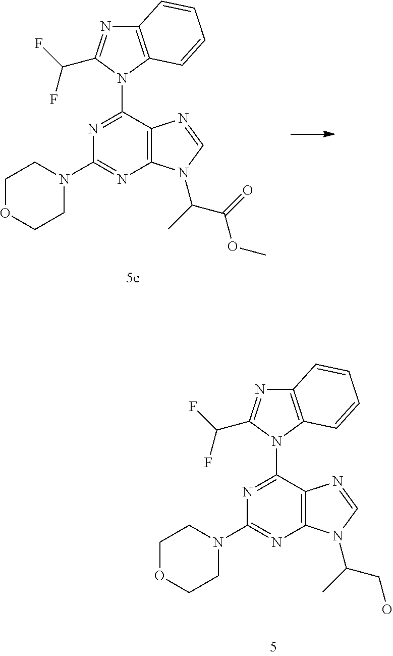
C12=C(C(N3C(C(F)F)=NC4=C3C=CC=C4)=NC(N3CCOCC3)=N1)N=CN2C(C)C(=O)OC.C12=C(C(N3C(C(F)F)=NC4=C3C=CC=C4)=NC(N3CCOCC3)=N1)N=CN2C(C)CO
